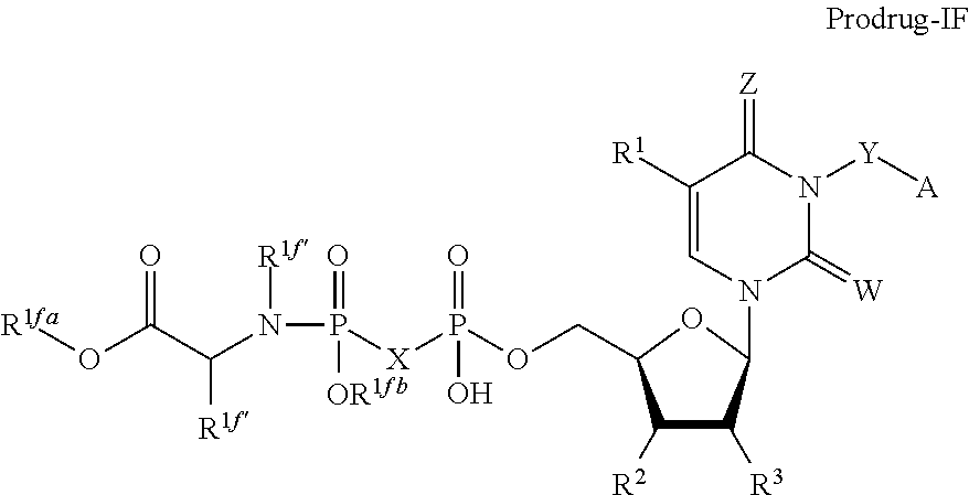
P([X]P(OCC1C([R2])C([R3])C(N2C(=[W])N([Y][A])C(=[Z])C([R1])=C2)O1)(=O)O)(=O)([OR1fb])N([R1f])C(C(O[R1fa])=O)[R1f]
